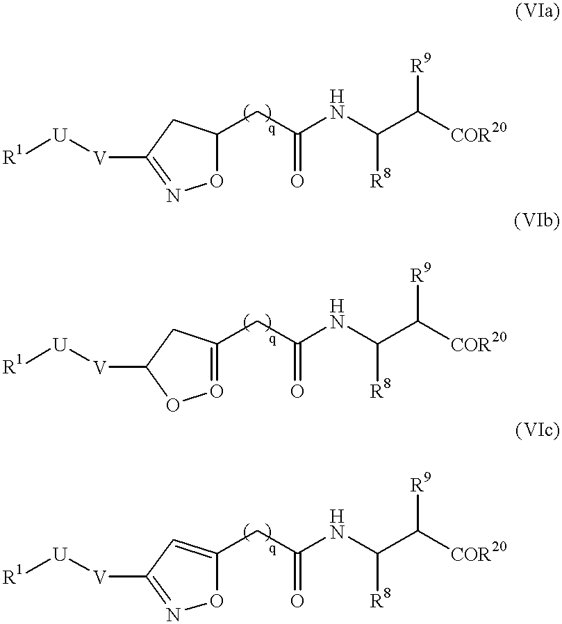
C1(CC(NC(C([COR20])[R9])[R8])=O)ON=C([V][U][R1])C1.C1(CC(NC(C([COR20])[R9])[R8])=O)=OOC([V][U][R1])C1.C1(CC(NC(C([COR20])[R9])[R8])=O)=CC([V][U][R1])=NO1
